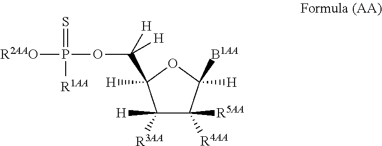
C1([H])([R3AA])C([R5AA])([R4AA])C([B1AA])([H])OC1([H])C([H])([H])OP([R2AAO])(=S)[R1AA]
